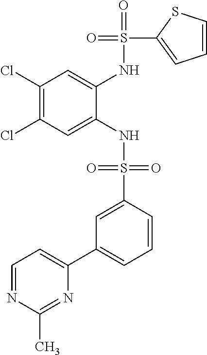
C1(Cl)=C(Cl)C=C(NS(=O)(=O)C2=CC(C3=CC=NC(C)=N3)=CC=C2)C(NS(=O)(C2=CC=CS2)=O)=C1
